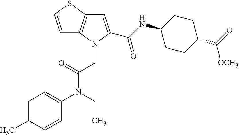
C1=C(C)C=CC(N(CC)C(CN2C(C(NC3CCC(C([OCH3])=O)CC3)=O)=CC3=C2C=CS3)=O)=C1
